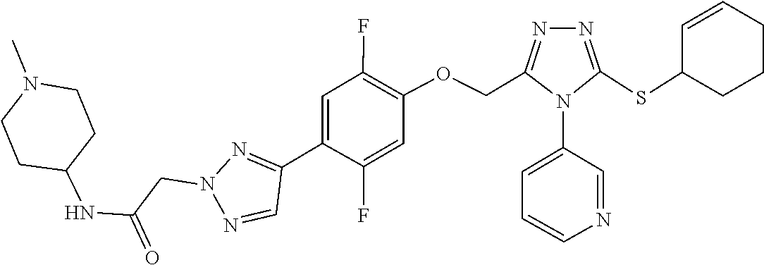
N(C(CN1N=C(C2=CC(F)=C(OCC3=NN=C(SC4CCCC=C4)N3C3=CC=CN=C3)C=C2F)C=N1)=O)C1CCN(C)CC1
